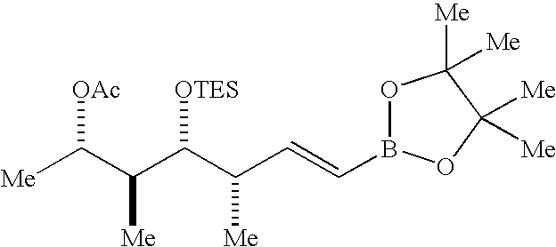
[Me]C(C(C(C(C=CB1OC([Me])([Me])C([Me])([Me])O1)[Me])[OTES])[Me])[OAc]
